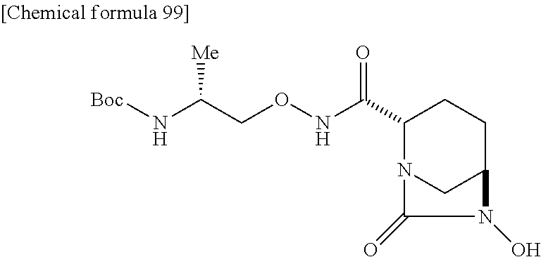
N(C(CONC(C1N2CC(CC1)N(O)C2=O)=O)[Me])[Boc]
